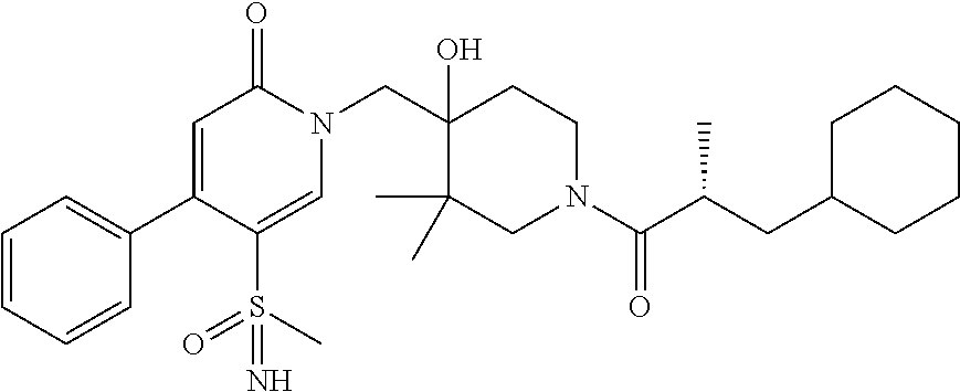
C1(C2=CC(=O)N(CC3(O)C(C)(C)CN(C(=O)C(CC4CCCCC4)C)CC3)C=C2S(=O)(C)=N)=CC=CC=C1
